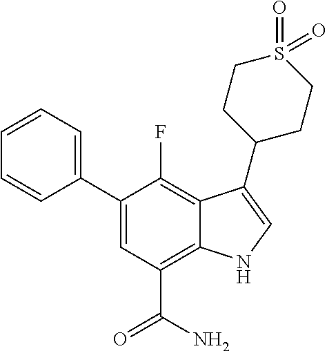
C1(C2=CC=CC=C2)=CC(C(=O)N)=C2C(=C1F)C(C1CCS(=O)(=O)CC1)=CN2
